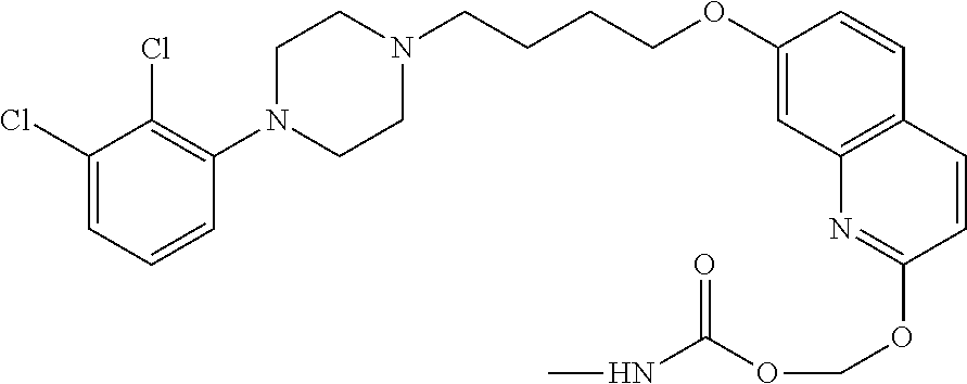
C1(Cl)=CC=CC(N2CCN(CCCCOC3=CC4=C(C=C3)C=CC(OCOC(NC)=O)=N4)CC2)=C1Cl
